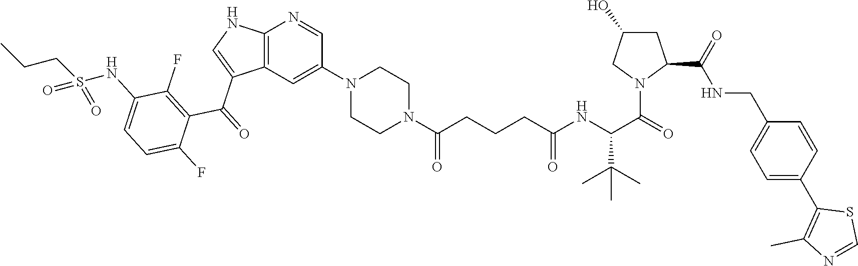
C12=C(C=C(N3CCN(C(CCCC(NC(C(=O)N4C(C(NCC5=CC=C(C6=C(C)N=CS6)C=C5)=O)CC(O)C4)C(C)(C)C)=O)=O)CC3)C=N1)C(C(=O)C1=C(F)C(NS(CCC)(=O)=O)=CC=C1F)=CN2
